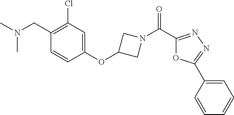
CN(C)CC1=C(Cl)C=C(OC2CN(C(C3=NN=C(C4=CC=CC=C4)O3)=O)C2)C=C1
